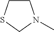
C1CSCN1C
